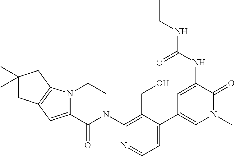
N12C(=CC3=C1CC(C)(C)C3)C(=O)N(C1=C(CO)C(C3=CN(C)C(=O)C(NC(NCC)=O)=C3)=CC=N1)CC2
